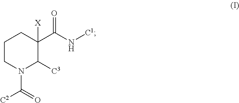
C1CN(C(=O)[C2])C([C3])C([X])(C(N[C1])=O)C1
